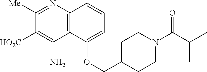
C12=C(N=C([Me])C([HO2C])=C1N)C=CC=C2OCC1CCN(C(C(C)C)=O)CC1
